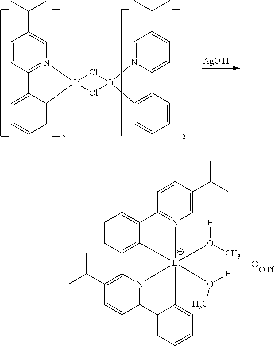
C1=CC2=N(C=C1C(C)C)[Ir]1(C3=CC=CC=C23)Cl[Ir]2(Cl1)N1=CC(C(C)C)=CC=C1C1=C2C=CC=C1.[AgOTf].C1=CC=C2C(=C1)C1=N(C=C(C(C)C)C=C1)[Ir]21(O([H])C)(O(C)[H])N2=C(C=CC(C(C)C)=C2)C2=CC=CC=C21
